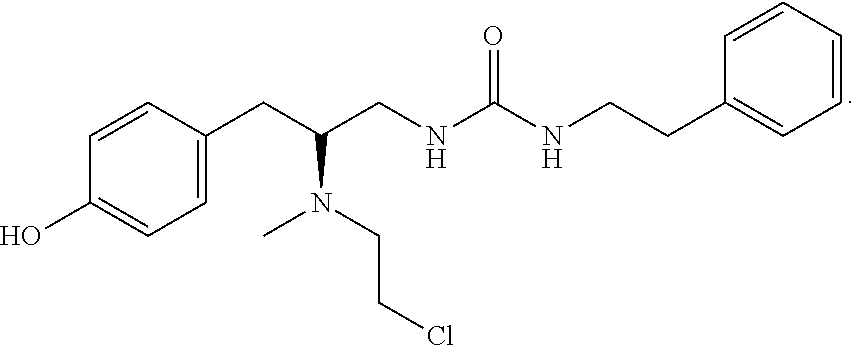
C1=C(CC(N(C)CCCl)CNC(=O)NCCC2=CC=CC=C2)C=CC(O)=C1
